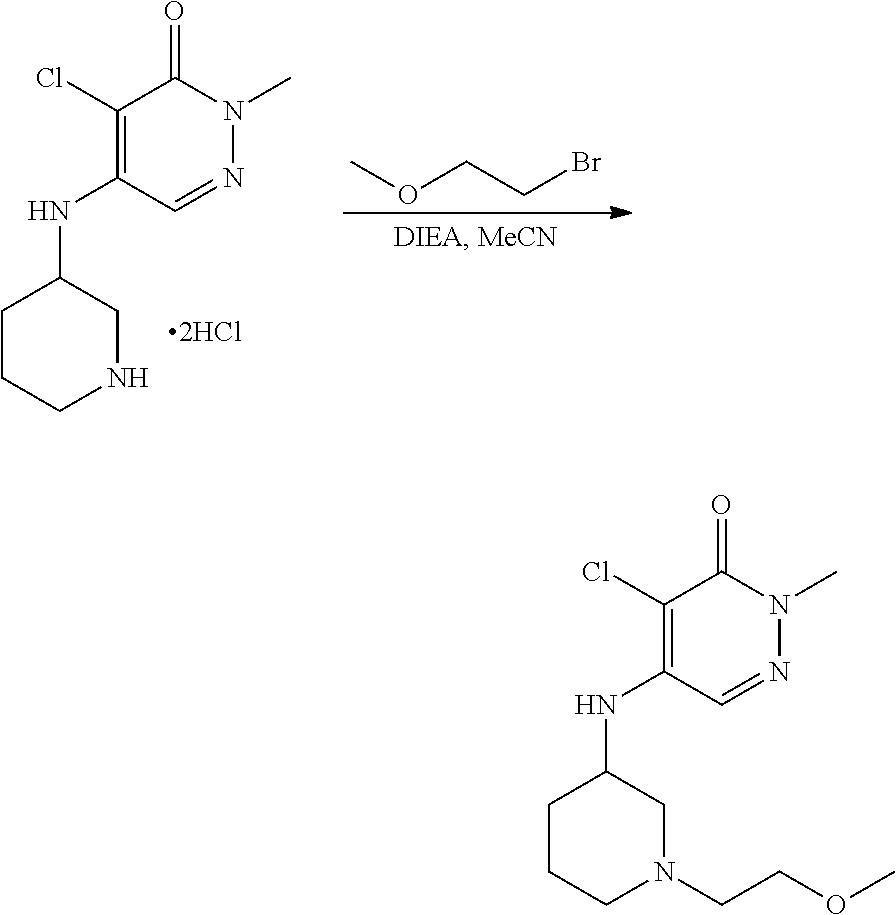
COCCBr.C1(Cl)=C(NC2CCCNC2)C=NN(C)C1=O.C1(Cl)=C(NC2CCCN(CCOC)C2)C=NN(C)C1=O
